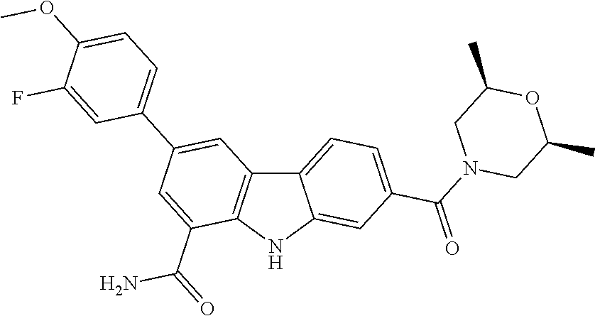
C12=CC=C(C(N3CC(C)OC(C)C3)=O)C=C1NC1=C2C=C(C2=CC=C(OC)C(F)=C2)C=C1C(=O)N
